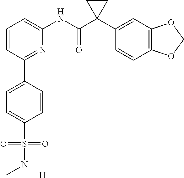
C1=CC(C2=CC=C(S(=O)(=O)NC)C=C2)=NC(NC(C2(C3=CC4=C(C=C3)OCO4)CC2)=O)=C1.[H]
